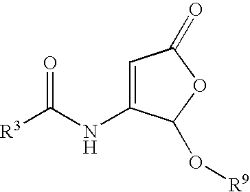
[R3]C(NC1=CC(=O)OC1O[R9])=O
